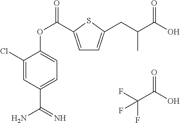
C1=C(C(OC2=CC=C(C(N)=N)C=C2Cl)=O)SC(CC(C(O)=O)C)=C1.FC(C(O)=O)(F)F
